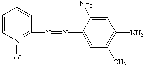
C1=C[N+]([O-])=C(N=NC2=CC(C)=C([NH2])C=C2N)C=C1
